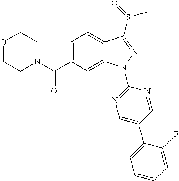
O1CCN(C(C2=CC=C3C(=C2)N(C2=NC=C(C4=CC=CC=C4F)C=N2)N=C3S(C)=O)=O)CC1
